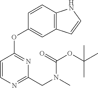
C1=CN=C(CN(C)C(=O)OC(C)(C)C)N=C1OC1=CC2=C(C=C1)NC=C2
